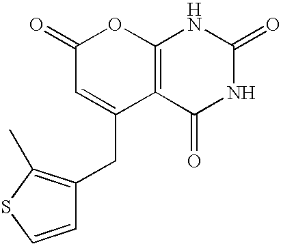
C1(=O)C=C(CC2=C(C)SC=C2)C2=C(O1)NC(=O)NC2=O
